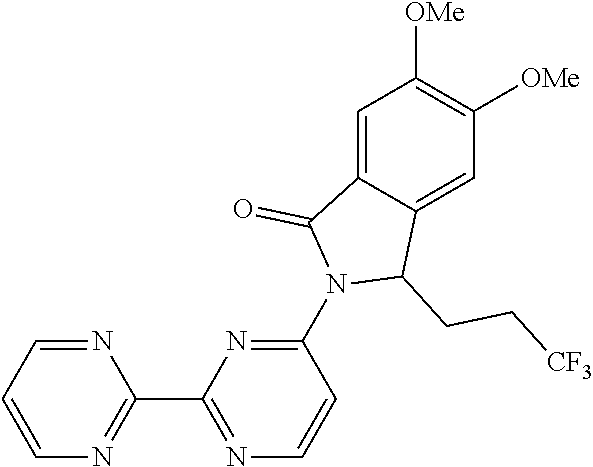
C1=C2C(=CC([OMe])=C1[OMe])C(CC[CF3])N(C1=NC(C3=NC=CC=N3)=NC=C1)C2=O
